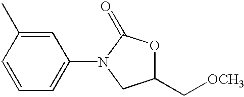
C1=CC(C)=CC(N2C(=O)OC(C[OCH3])C2)=C1
